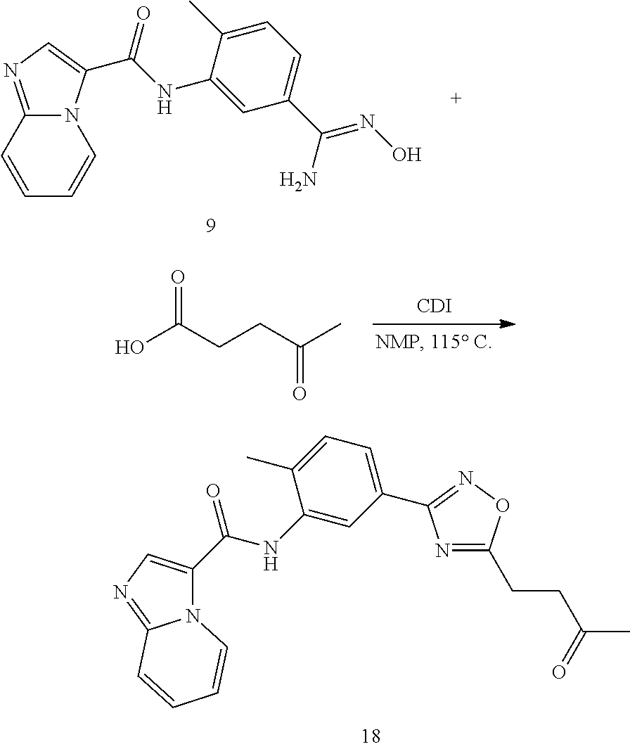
C12=NC=C(C(NC3=CC(C(N)=NO)=CC=C3C)=O)N1C=CC=C2.[CDI].OC(CCC(C)=O)=O.N12C(C(NC3=CC(C4=NOC(CCC(C)=O)=N4)=CC=C3C)=O)=CN=C1C=CC=C2
